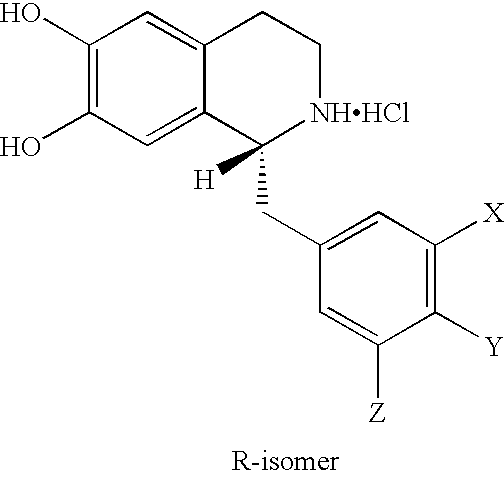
C12=CC(O)=C(O)C=C1CC[NHHCl]C2(CC1=CC([X])=C([Y])C([Z])=C1)[H]
